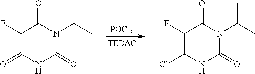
[POCl3].C1(F)=C(Cl)NC(=O)N(C(C)C)C1=O.C1(F)C(=O)NC(=O)N(C(C)C)C1=O
